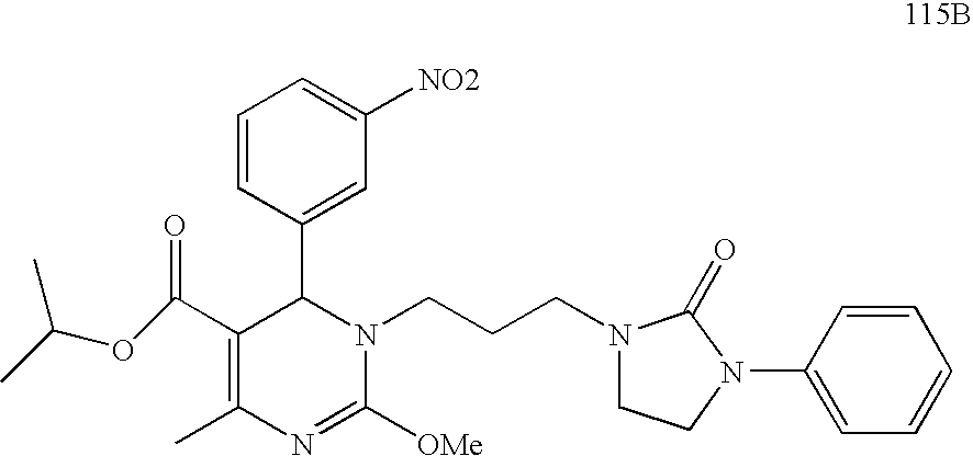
C1(C(OC(C)C)=O)=C(C)N=C([OMe])N(CCCN2CCN(C3=CC=CC=C3)C2=O)C1C1=CC([NO2])=CC=C1
